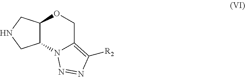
C12C(CNC1)OCC1=C([R2])N=NN21
